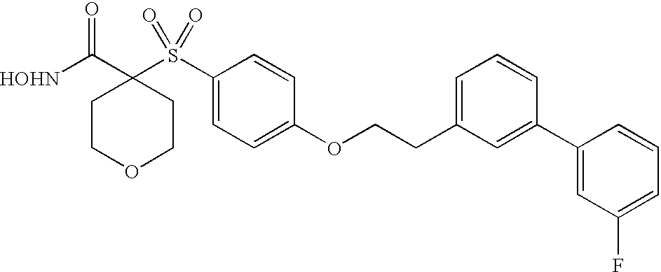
[HOHN]C(C1(S(C2=CC=C(OCCC3=CC=CC(C4=CC(F)=CC=C4)=C3)C=C2)(=O)=O)CCOCC1)=O
